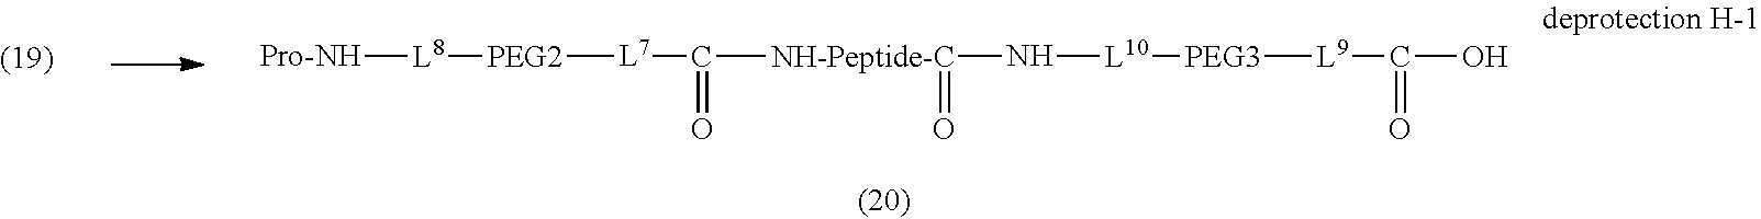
[Pro-NH][L8][PEG2][L7]C(=O)[NH-Peptide-C](=O)N[L10][PEG3][L9]C(O)=O
